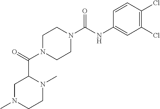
C1N(C)CCN(C)C1C(=O)N1CCN(C(NC2=CC(Cl)=C(Cl)C=C2)=O)CC1
